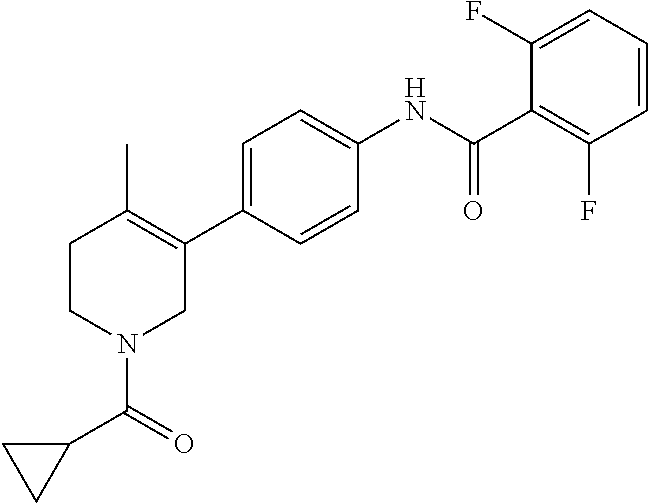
C1=C(C2=C(C)CCN(C(C3CC3)=O)C2)C=CC(NC(C2=C(F)C=CC=C2F)=O)=C1
